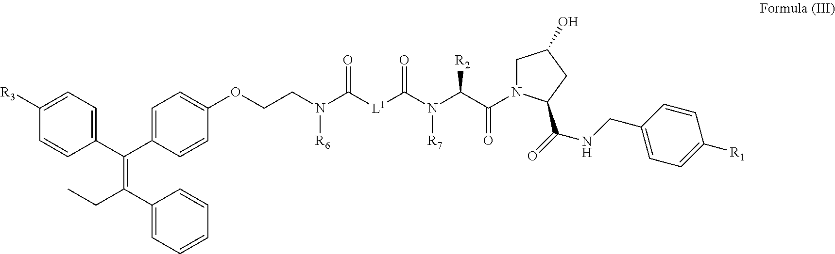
C1=CC(C(C2=CC=C(OCCN(C([L1]C(N(C(C(N3CC(O)CC3C(=O)NCC3=CC=C([R1])C=C3)=O)[R2])[R7])=O)=O)[R6])C=C2)=C(CC)C2=CC=CC=C2)=CC=C1[R3]
